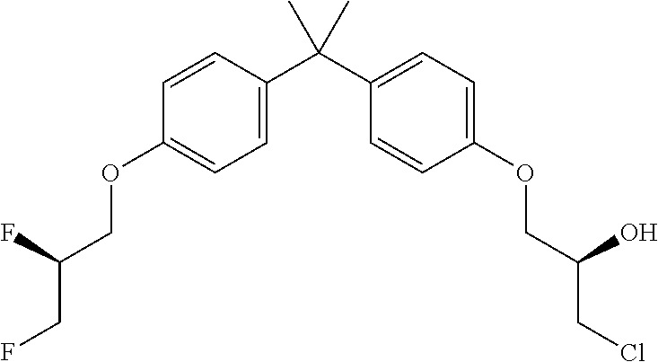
C1=C(C(C2=CC=C(OCC(CCl)O)C=C2)(C)C)C=CC(OCC(CF)F)=C1
